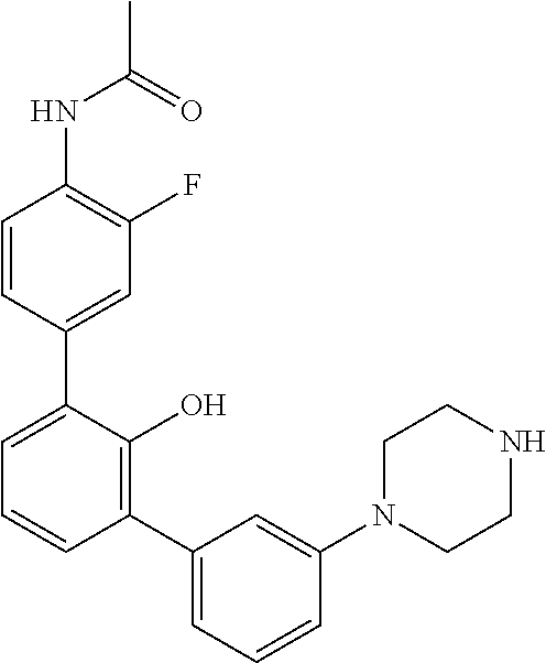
C1=CC(C2=CC=CC(C3=CC=CC(N4CCNCC4)=C3)=C2O)=CC(F)=C1NC(C)=O
